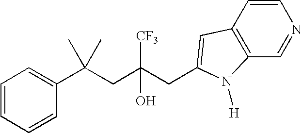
C1=CC=CC(C(CC(CC2=CC3=C(C=NC=C3)N2[H])([CF3])O)(C)C)=C1
